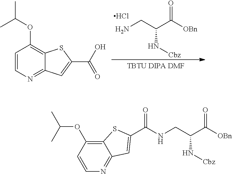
C1=CN=C2C(=C1OC(C)C)SC(C(O)=O)=C2.NCC(C([OBn])=O)N[Cbz].Cl.C12=C(OC(C)C)C=CN=C1C=C(C(NCC(C([OBn])=O)N[Cbz])=O)S2
